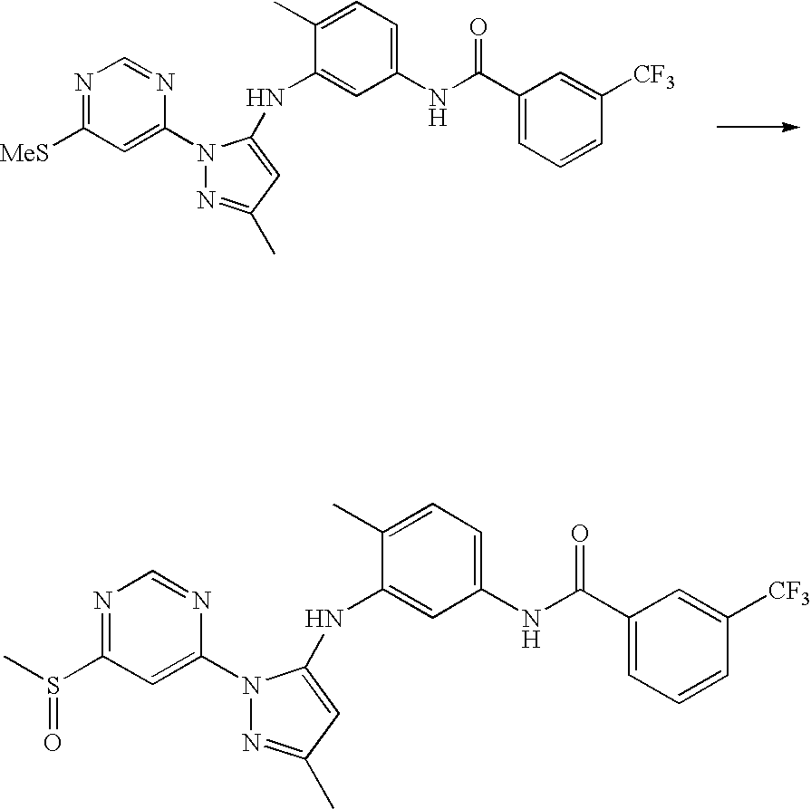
N1=C([MeS])C=C(N2N=C(C)C=C2NC2=CC(NC(C3=CC=CC([CF3])=C3)=O)=CC=C2C)N=C1.N1=C(S(C)=O)C=C(N2N=C(C)C=C2NC2=CC(NC(C3=CC=CC([CF3])=C3)=O)=CC=C2C)N=C1
